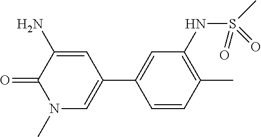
O=C1C(N)=CC(C2=CC(NS(C)(=O)=O)=C(C)C=C2)=CN1C
